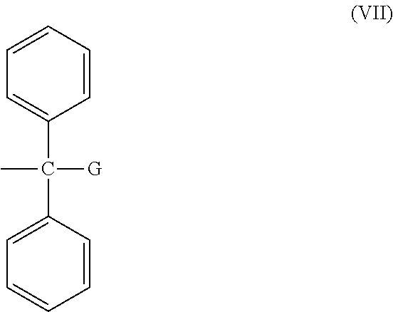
C1=CC=CC=C1C(C)([G])C1=CC=CC=C1
